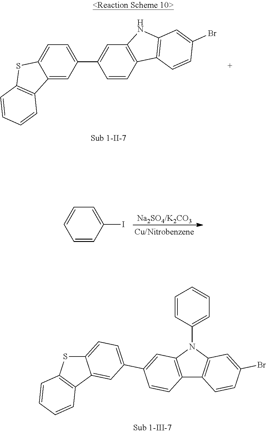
[Na2SO4/K2CO3].C1=CC(I)=CC=C1.C12=CC(C3=CC4=C(C=C3)C3=C(N4)C=C(Br)C=C3)=CC=C1SC1=C2C=CC=C1.C12=CC=C(C3=CC4=C(C5=C(N4C4=CC=CC=C4)C=C(Br)C=C5)C=C3)C=C1C1=C(S2)C=CC=C1
